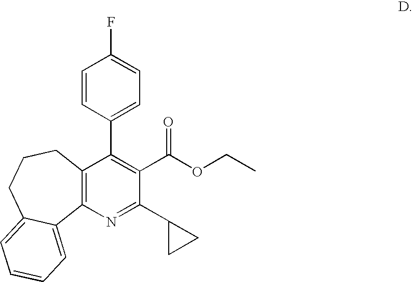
C12=C(N=C(C3CC3)C(C(OCC)=O)=C1C1=CC=C(F)C=C1)C1=CC=CC=C1CCC2
